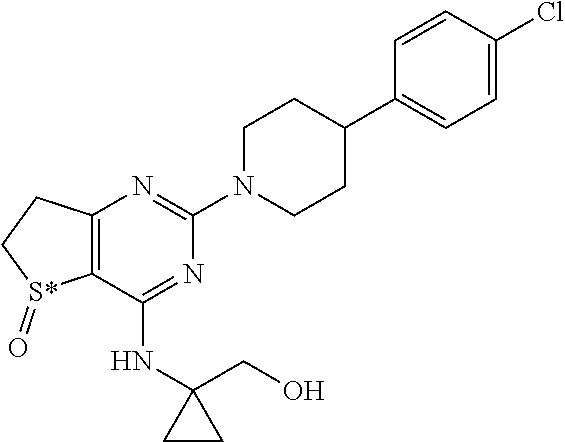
C12=C(C(NC3(CO)CC3)=NC(N3CCC(C4=CC=C(Cl)C=C4)CC3)=N1)[S*](=O)CC2
